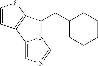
C1=CSC2=C1C1=CN=CN1C2CC1CCCCC1
